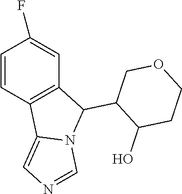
FC1=CC2=C(C=C1)C1=CN=CN1C2C1C(O)CCOC1
